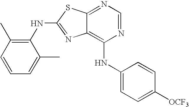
N1=CN=C2C(=C1NC1=CC=C([OCF3])C=C1)N=C(NC1=C(C)C=CC=C1C)S2
